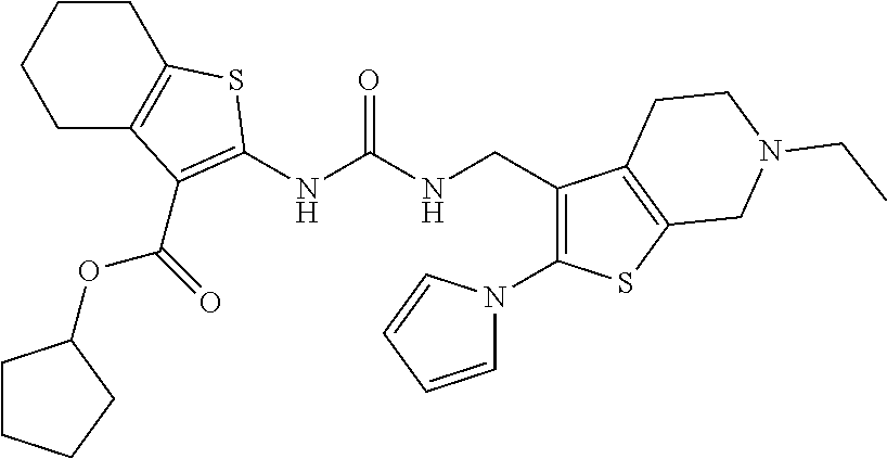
C1CC2=C(CC1)C(C(OC1CCCC1)=O)=C(NC(NCC1=C(N3C=CC=C3)SC3=C1CCN(CC)C3)=O)S2
